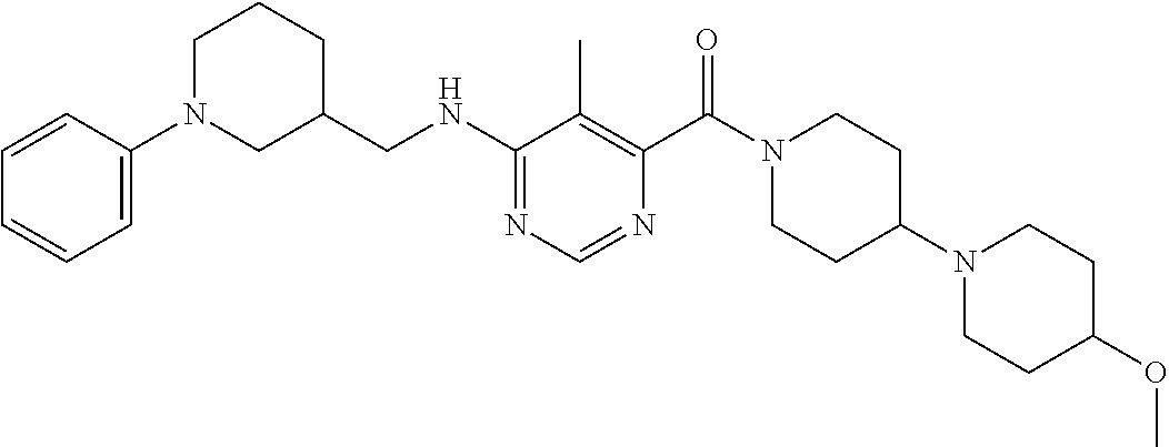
N1=C(NCC2CCCN(C3=CC=CC=C3)C2)C(C)=C(C(=O)N2CCC(N3CCC(OC)CC3)CC2)N=C1
